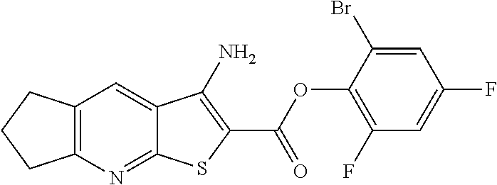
C12=C(N=C3C(=C1)C(N)=C(C(OC1=C(F)C=C(F)C=C1Br)=O)S3)CCC2
